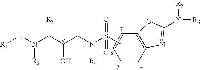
[R1][L]N([R2])C(C(O)CN(S(=O)(=O)C)[R4])[R3].C12=C(C=CC=C1)N=C(N([R5])[R6])O2
